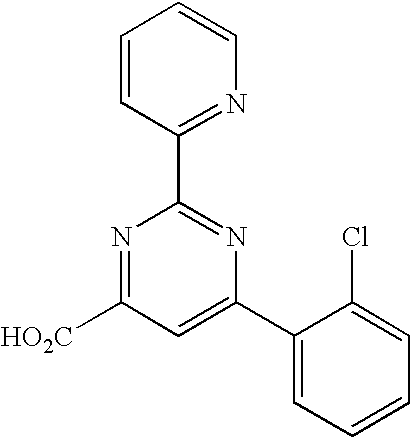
C1(C2=CC([HO2C])=NC(C3=NC=CC=C3)=N2)=CC=CC=C1Cl
